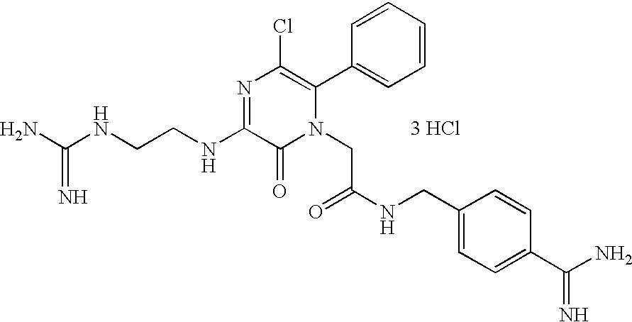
[3 HCl].N(CCNC1=NC(Cl)=C(C2=CC=CC=C2)N(CC(NCC2=CC=C(C(N)=N)C=C2)=O)C1=O)C(N)=N
